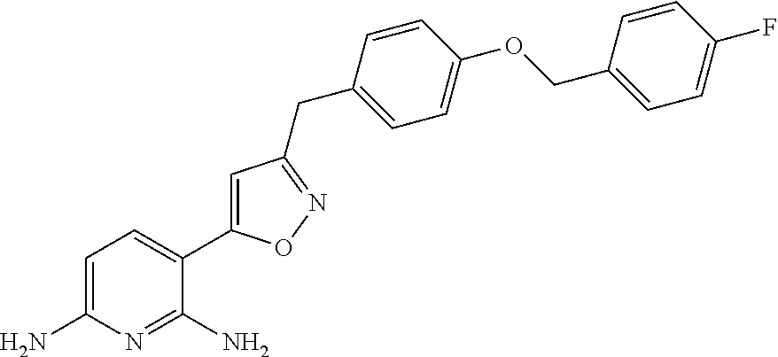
C1=C(N)N=C(N)C(C2=CC(CC3=CC=C(OCC4=CC=C(F)C=C4)C=C3)=NO2)=C1
